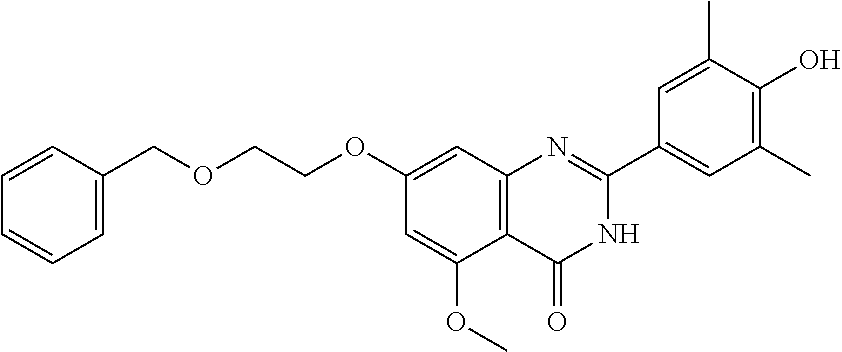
C12=C(C=C(OCCOCC3=CC=CC=C3)C=C1OC)N=C(C1=CC(C)=C(O)C(C)=C1)NC2=O
